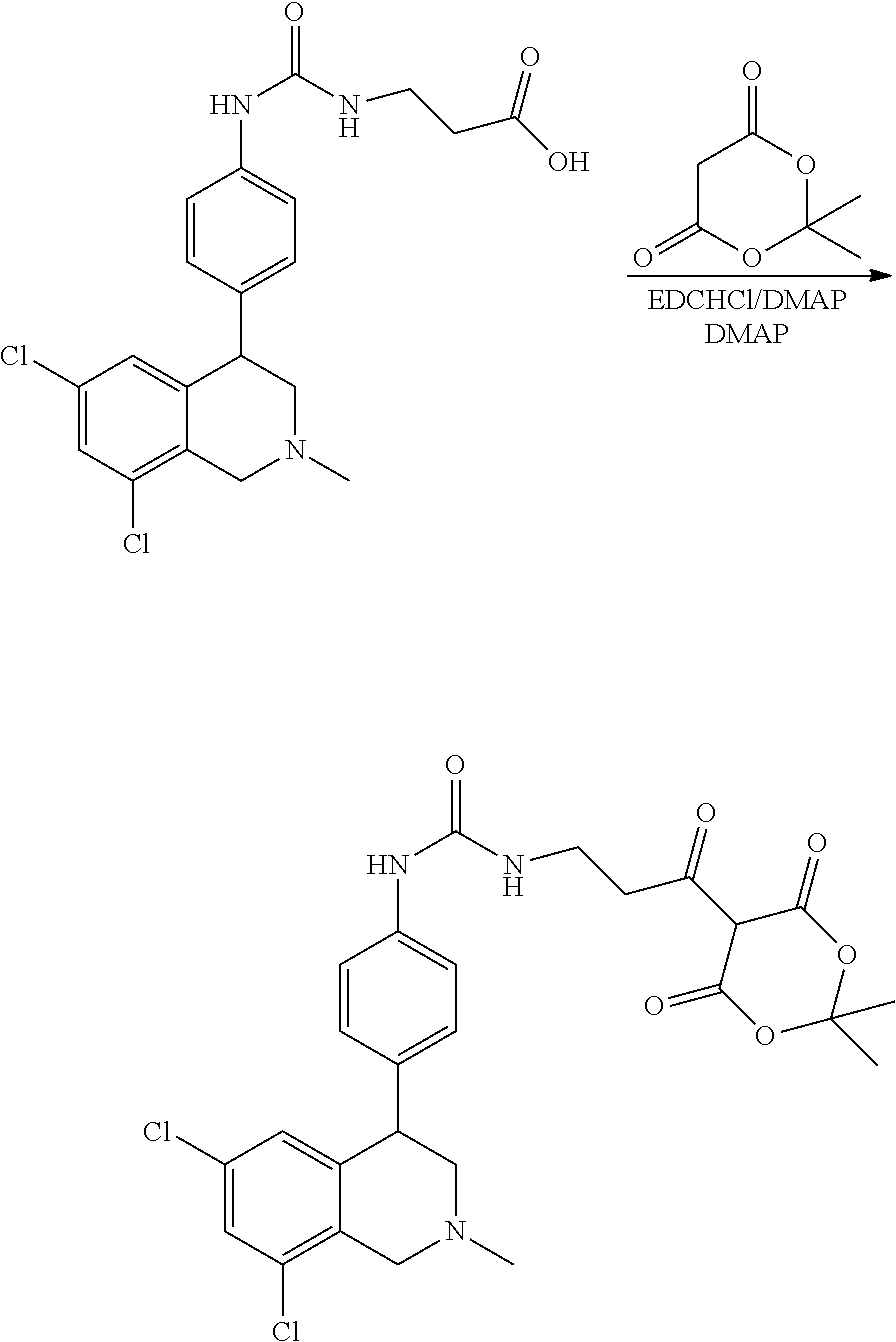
C1(Cl)=CC(Cl)=C2C(=C1)C(C1=CC=C(NC(=O)NCCC(O)=O)C=C1)CN(C)C2.C1C(=O)OC(C)(C)OC1=O.C1(Cl)=CC(Cl)=C2C(=C1)C(C1=CC=C(NC(=O)NCCC(C3C(=O)OC(C)(C)OC3=O)=O)C=C1)CN(C)C2
